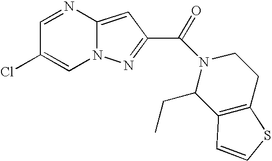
C1=NC2=CC(C(N3C(CC)C4=C(CC3)SC=C4)=O)=NN2C=C1Cl
